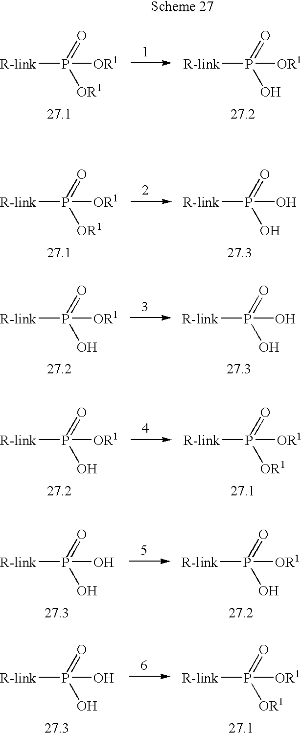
[R-link]P([OR1])(=O)[OR1].[R-link]P(O)(=O)[OR1].[R-link]P([OR1])(=O)[OR1].[R-link]P(O)(=O)O.[R-link]P(O)(=O)[OR1].[R-link]P(O)(=O)O.[R-link]P([OR1])(=O)[OR1].[R-link]P(O)(=O)[OR1].[R-link]P(O)(=O)O.[R-link]P(O)(=O)[OR1].[R-link]P([OR1])(=O)[OR1].[R-link]P(O)(=O)O
